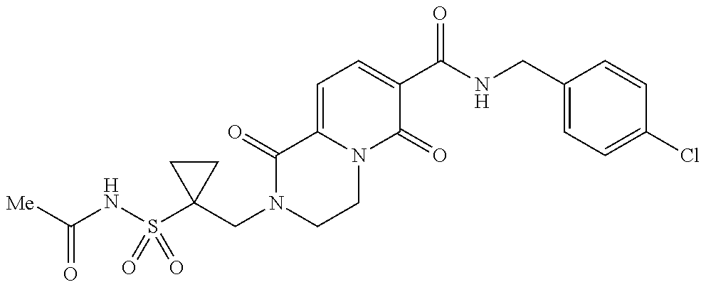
C1(CN2CCN3C(=CC=C(C(NCC4=CC=C(Cl)C=C4)=O)C3=O)C2=O)(S(NC([Me])=O)(=O)=O)CC1
